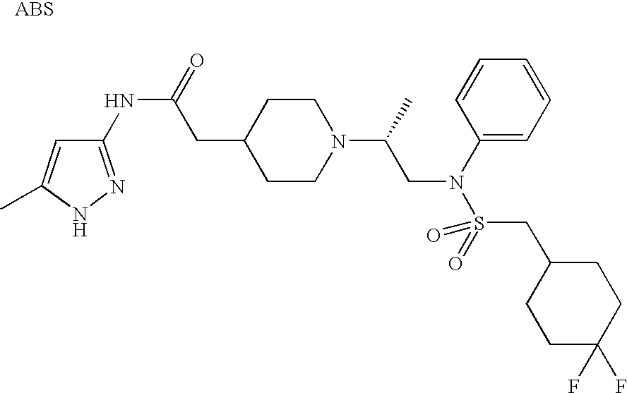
C1(NC(=O)CC2CCN(C(C)CN(S(=O)(CC3CCC(F)(F)CC3)=O)C3=CC=CC=C3)CC2)=NNC(C)=C1
